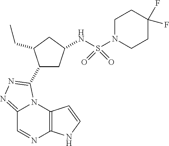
C12=C(N3C(=NN=C3C3CC(NS(N4CCC(F)(F)CC4)(=O)=O)CC3CC)C=N1)C=CN2
